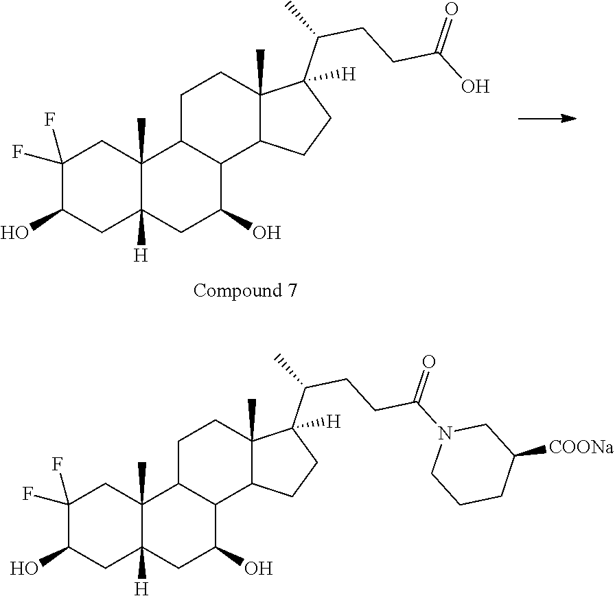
C1(F)(F)C(O)CC2([H])C(C)(C1)C1C(C(O)C2)C2C(C)(CC1)C(C(C)CCC(O)=O)([H])CC2.C1(F)(F)C(O)CC2([H])C(C)(C1)C1C(C(O)C2)C2C(C)(CC1)C(C(C)CCC(N1CC([COONa])CCC1)=O)([H])CC2
